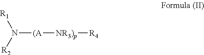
N([(A][NR3)p][R4])([R2])[R1]
